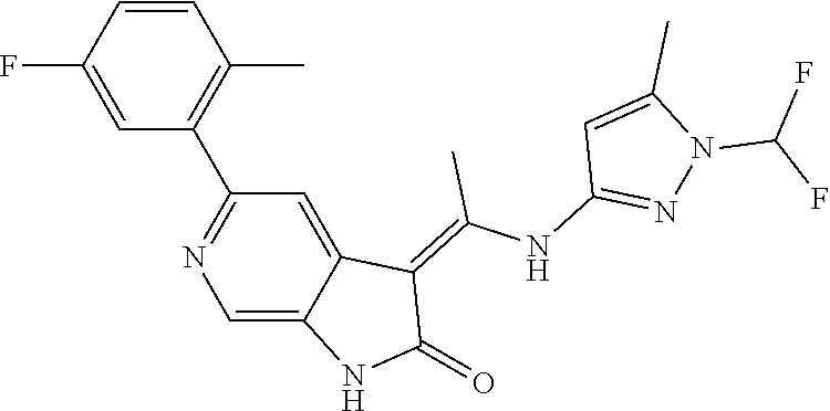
C1=CC(F)=CC(C2=NC=C3C(=C2)C(=C(NC2=NN(C(F)F)C(C)=C2)C)C(=O)N3)=C1C
